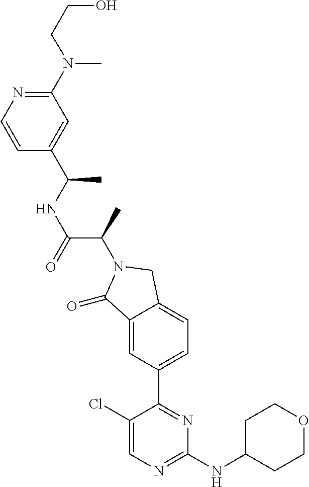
C1(=O)C2=CC(C3=NC(NC4CCOCC4)=NC=C3Cl)=CC=C2CN1C(C(=O)NC(C1=CC(N(C)CCO)=NC=C1)C)C
